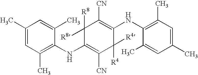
C1(NC2=C(C)C=C(C)C=C2C)=C([CN])C([R4])([R4])C(NC2=C(C)C=C(C)C=C2C)=C([CN])C1([R8])[R8]
